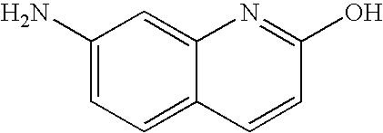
C1(N)=CC=C2C(=C1)N=C(O)C=C2
